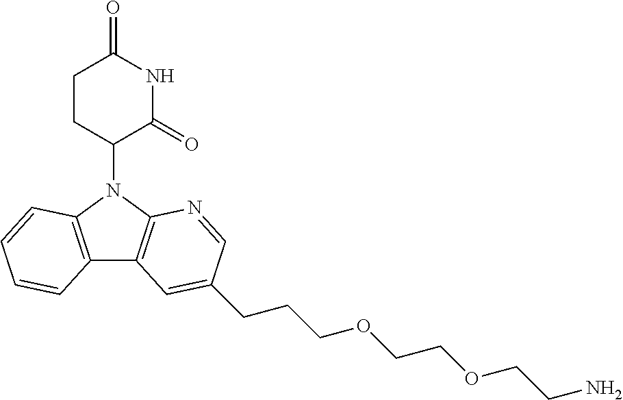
N1(C2CCC(=O)NC2=O)C2=C(C3=C1C=CC=C3)C=C(CCCOCCOCCN)C=N2
